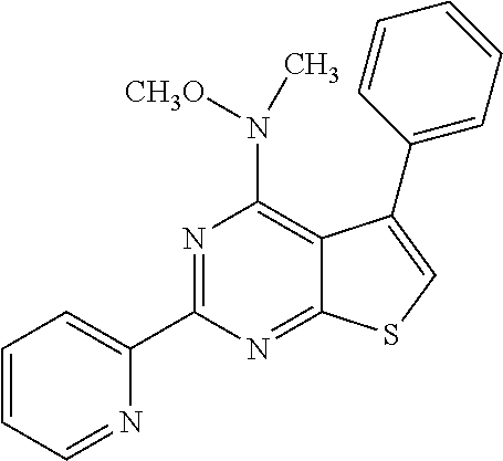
N1=C(C2=CC=CC=N2)N=C2C(=C1N([CH3O])C)C(C1=CC=CC=C1)=CS2
